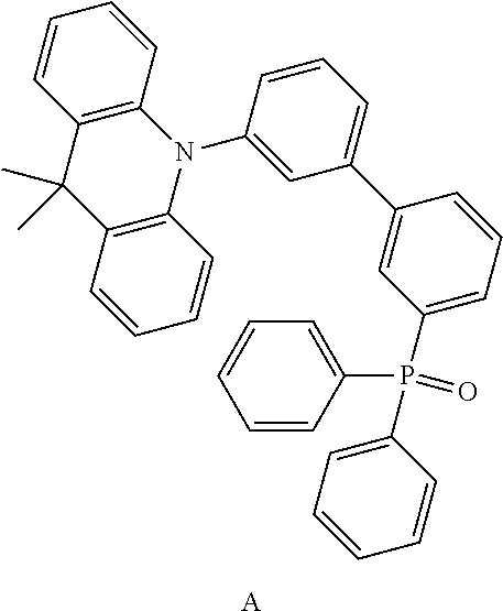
C12=C(C(C)(C)C3=C(N1C1=CC(C4=CC(P(C5=CC=CC=C5)(C5=CC=CC=C5)=O)=CC=C4)=CC=C1)C=CC=C3)C=CC=C2.[A]
